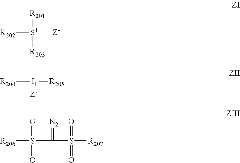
[R202][S+]([R201])[R203].[Z-].[R204][I+][R205].[Z-].[R206]S(C(S([R207])(=O)=O)=[N2])(=O)=O
